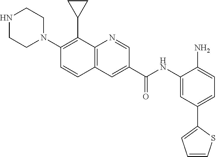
C12=C(C=C(C(NC3=CC(C4=CC=CS4)=CC=C3N)=O)C=N1)C=CC(N1CCNCC1)=C2C1CC1
